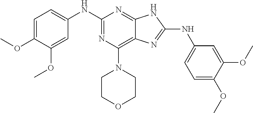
C1=C(OC)C(OC)=CC(NC2=NC(N3CCOCC3)=C3C(=N2)NC(NC2=CC=C(OC)C(OC)=C2)=N3)=C1
